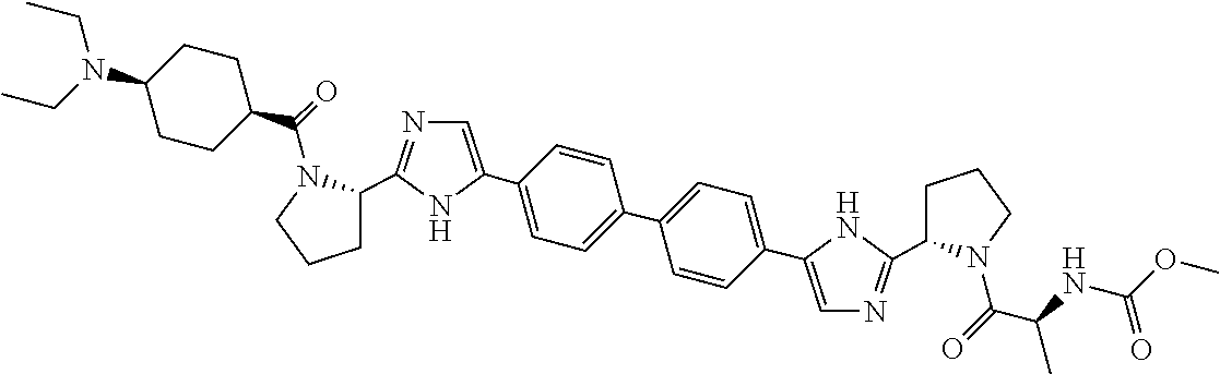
C1(C2=CN=C(C3CCCN3C(=O)C3CCC(N(CC)CC)CC3)N2)=CC=C(C2=CC=C(C3=CN=C(C4CCCN4C(C(NC(OC)=O)C)=O)N3)C=C2)C=C1
